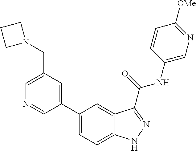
C1(CN2CCC2)=CN=CC(C2=CC=C3C(=C2)C(C(NC2=CN=C([OMe])C=C2)=O)=NN3)=C1
